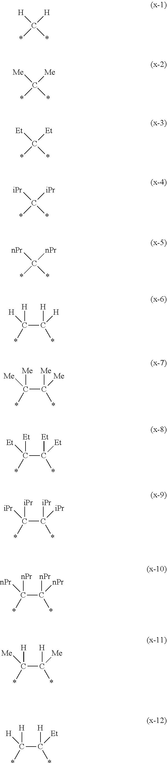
*C([H])([H])*.*C([Me])([Me])*.*C([Et])([Et])*.*C([iPr])([iPr])*.*C([nPr])([nPr])*.*C([H])([H])C(*)([H])[H].*C([Me])([Me])C(*)([Me])[Me].*C([Et])([Et])C(*)([Et])[Et].*C([iPr])([iPr])C(*)([iPr])[iPr].*C([nPr])([nPr])C(*)([nPr])[nPr].*C([H])([Me])C(*)([H])[Me].*C([H])([H])C(*)([H])[Et]
